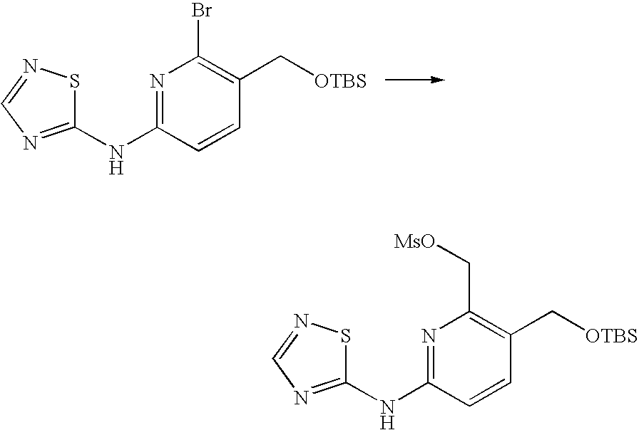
N1=C(NC2=NC=NS2)C=CC(C[OTBS])=C1Br.N1=C(NC2=NC=NS2)C=CC(C[OTBS])=C1C[MsO]
